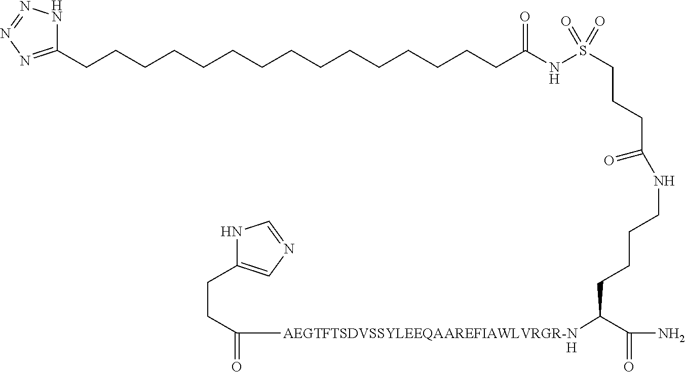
[H].N1C(CCC(=O)[AEGTFTSDVSSYLEEQAAREFIAWLVRGR-N]C(C(=O)N)CCCCNC(CCCS(=O)(=O)NC(=O)CCCCCCCCCCCCCCCC2=NN=NN2)=O)=CN=C1
